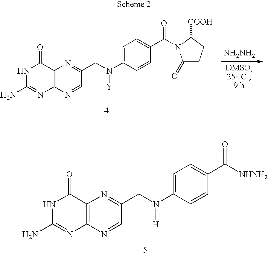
[NH2NH2].N1C(N)=NC2=C(C1=O)N=C(CN(C1=CC=C(C(N3C(=O)CCC3[COOH])=O)C=C1)[Y])C=N2.N1C(N)=NC2=C(C1=O)N=C(CN(C1=CC=C(C([NHNH2])=O)C=C1)[H])C=N2
